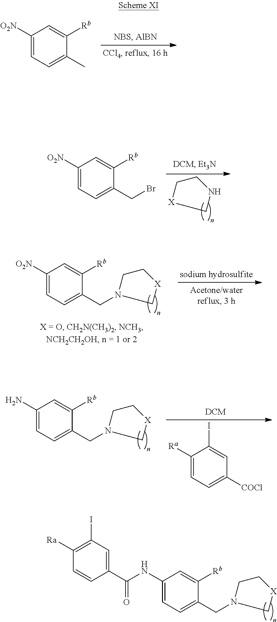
C1([O2N])=CC=C(C)C([Rb])=C1.[X]1CCNC1.C1([O2N])=CC=C(CBr)C([Rb])=C1.C1([O2N])=CC=C(CN2CC[X]C2)C([Rb])=C1.C1(NC(C2=CC(I)=C([Ra])C=C2)=O)=CC=C(CN2CC[X]C2)C([Rb])=C1.C1(N)=CC=C(CN2CC[X]C2)C([Rb])=C1.C1([Ra])=CC=C([COCl])C=C1I
